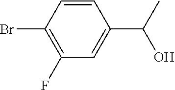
C1=CC(Br)=C(F)C=C1C(C)O
